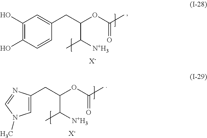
C(C(CC1=CC(O)=C(O)C=C1)OC(C)=O)([N+H3])C.[X-].C(C(CC1=CN(C)C=N1)OC(C)=O)([N+H3])C.[X-]
